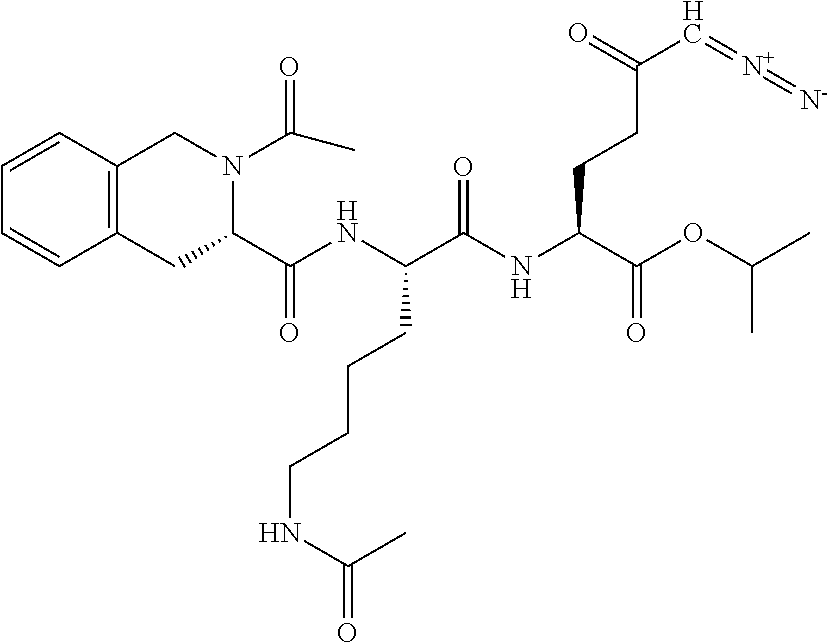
C1C(C(NC(C(NC(C(OC(C)C)=O)CCC(=O)C=[N+]=[N-])=O)CCCCNC(=O)C)=O)N(C(C)=O)CC2=C1C=CC=C2
